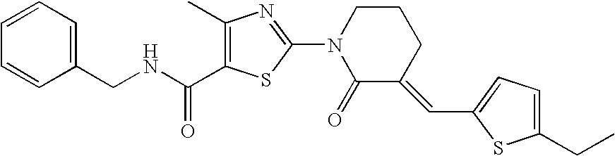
C1=CC=C(CNC(=O)C2=C(C)N=C(N3C(=O)C(=CC4=CC=C(CC)S4)CCC3)S2)C=C1
